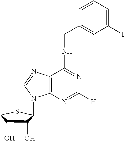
C12=C(N=C([H])N=C1NCC1=CC(I)=CC=C1)N(C1C(O)C(O)CS1)C=N2
